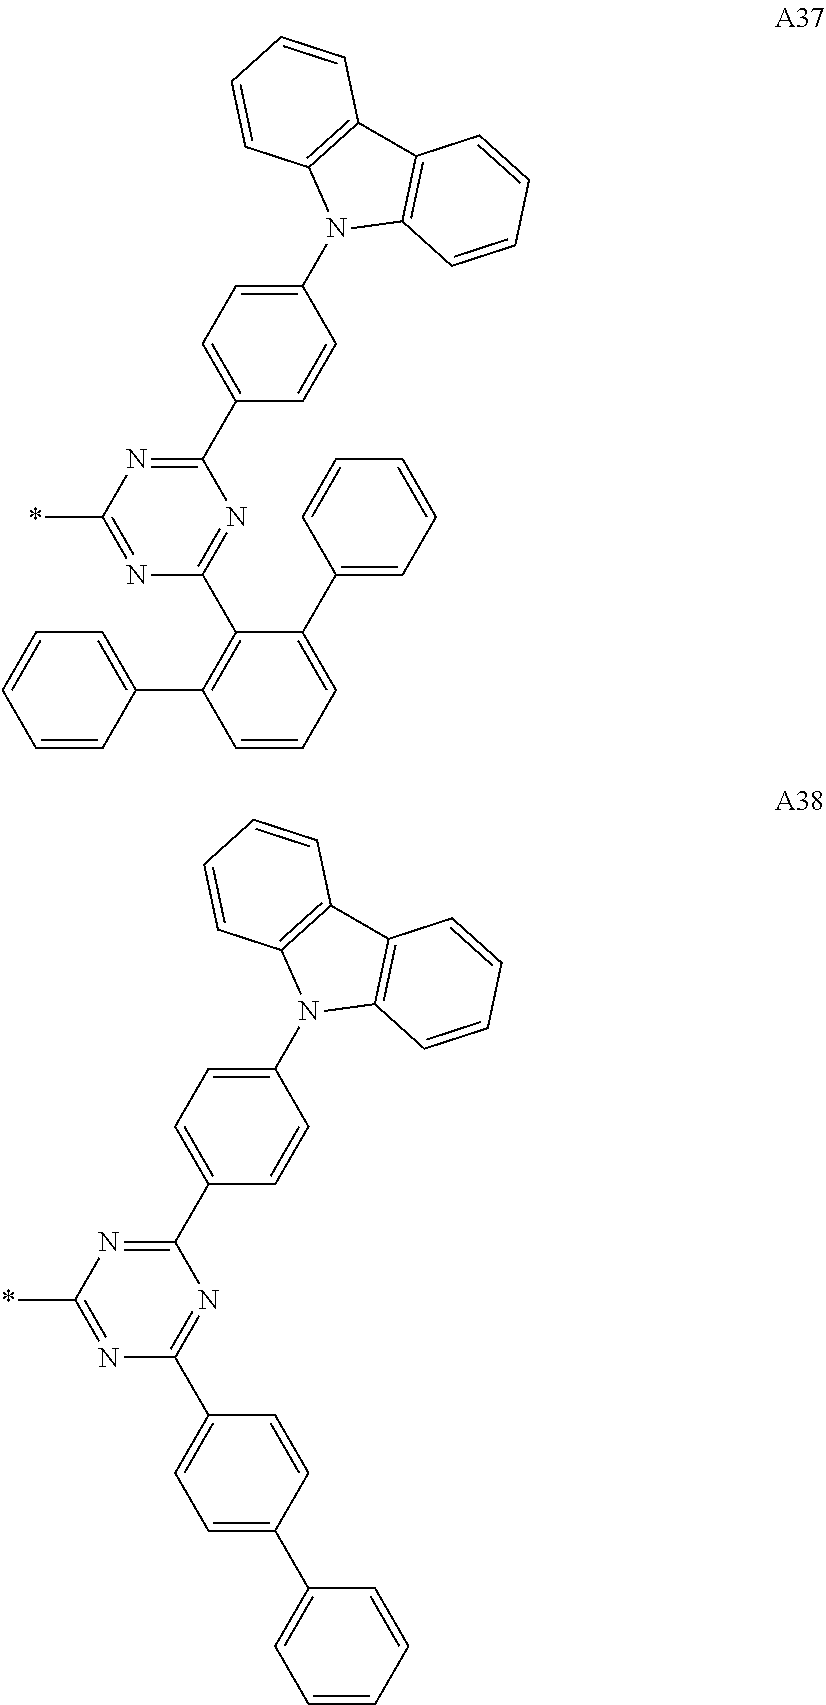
C1(C2=CC=C(N3C4=C(C5=C3C=CC=C5)C=CC=C4)C=C2)=NC(*)=NC(C2=C(C3=CC=CC=C3)C=CC=C2C2=CC=CC=C2)=N1.C1(C2=CC=C(N3C4=C(C5=C3C=CC=C5)C=CC=C4)C=C2)=NC(*)=NC(C2=CC=C(C3=CC=CC=C3)C=C2)=N1
